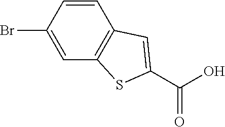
C1=CC2=C(SC(C(=O)O)=C2)C=C1Br
